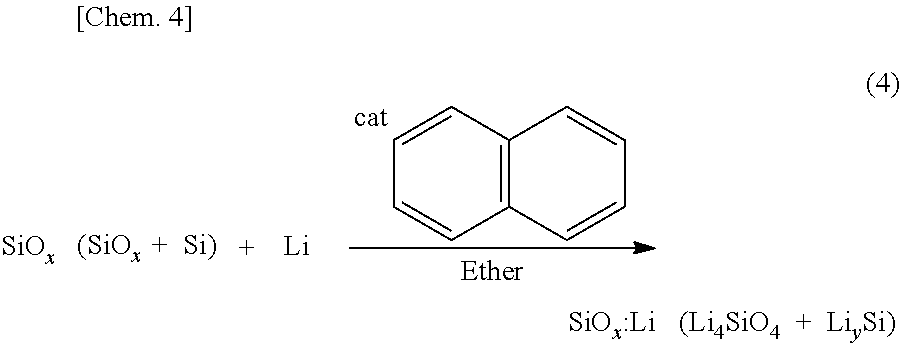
[SiOx].C12=C(C=CC=C1)C=CC=C2.[Li]
